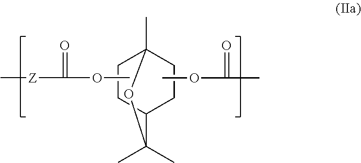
COC(C)=O.C12C(C)(C)OC(C)(CC1)CC2.COC([Z]C)=O
